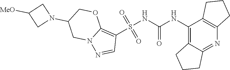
S(NC(NC1=C2C(=NC3=C1CCC3)CCC2)=O)(C1=C2N(N=C1)CC(N1CC([MeO])C1)CO2)(=O)=O
